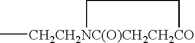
C[CH2CH2NC(O)CH2CH2CO]1CC1
